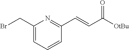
C1(CBr)=CC=CC(C=CC([OtBu])=O)=N1
